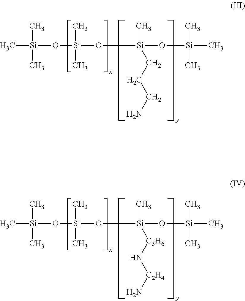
[Si](C)(C)(C)O[Si](C)(C)O[Si](C)(CCCN)O[Si](C)(C)C.[Si](C)(C)(C)O[Si](C)(C)O[Si](C)([C3H6]N[C2H4]N)O[Si](C)(C)C
